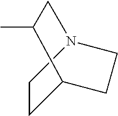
C1CC2CCN1CC2C
